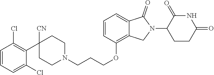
N1C(=O)C(N2C(=O)C3=CC=CC(OCCCN4CCC(C5=C(Cl)C=CC=C5Cl)([CN])CC4)=C3C2)CCC1=O
